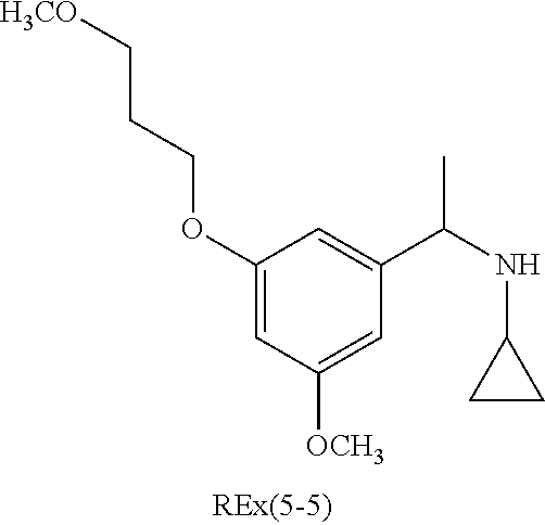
O(C1=CC([OCH3])=CC(C(NC2CC2)C)=C1)CCC[H3CO]
